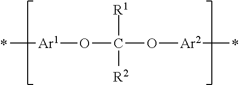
C[Ar1]OC(O[Ar2]C)([R1])[R2]
